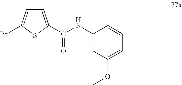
BrC1=CC=C(C(NC2=CC(OC)=CC=C2)=O)S1
